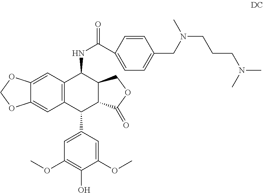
C1=CC(C(=O)NC2C3C(C(C4=CC(OC)=C(O)C(OC)=C4)C4=C2C=C2C(=C4)OCO2)C(=O)OC3)=CC=C1CN(C)CCCN(C)C
